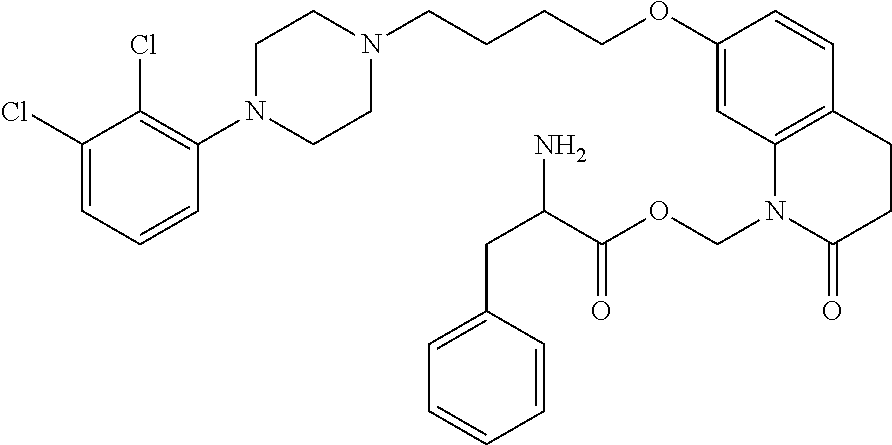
C1=C(Cl)C(Cl)=C(N2CCN(CCCCOC3=CC4=C(C=C3)CCC(=O)N4COC(C(CC3=CC=CC=C3)N)=O)CC2)C=C1
